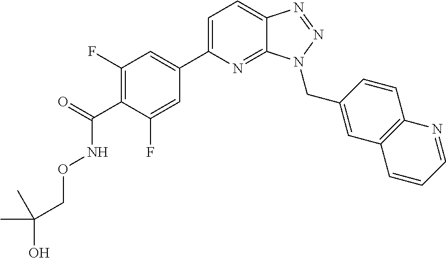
C1(F)=C(C(=O)NOCC(O)(C)C)C(F)=CC(C2=CC=C3C(=N2)N(CC2=CC4=C(C=C2)N=CC=C4)N=N3)=C1
